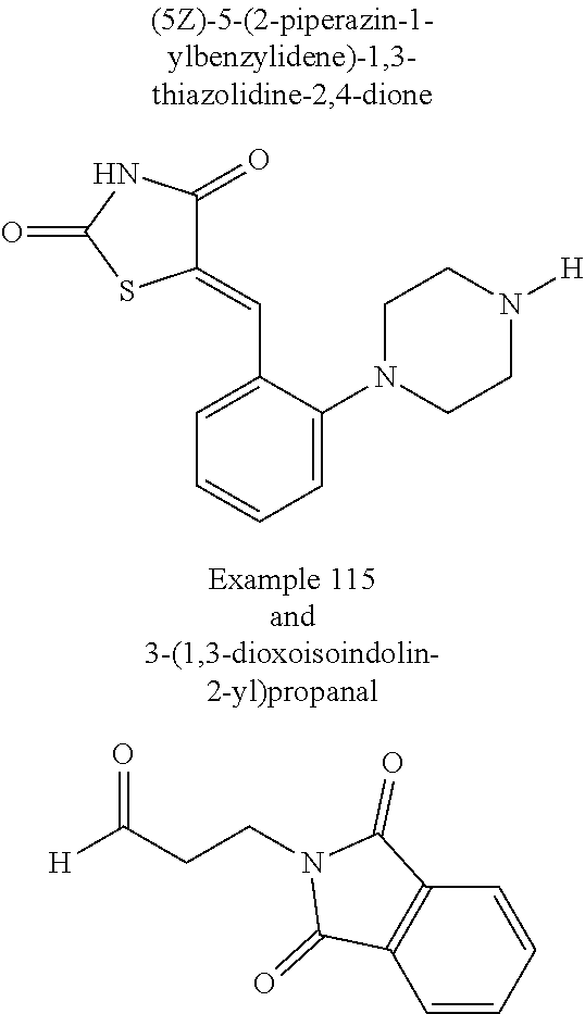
C1=C(C=C2C(=O)NC(=O)S2)C(N2CCN([H])CC2)=CC=C1.C1=CC=CC2=C1C(=O)N(CCC(=O)[H])C2=O
